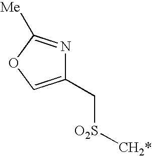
C1(C[O2S][CH2*])=COC([Me])=N1
